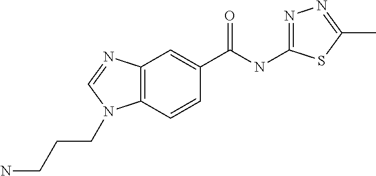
C12=C(C=CC(C(NC3=NN=C(C)S3)=O)=C1)N(CCCN)C=N2
